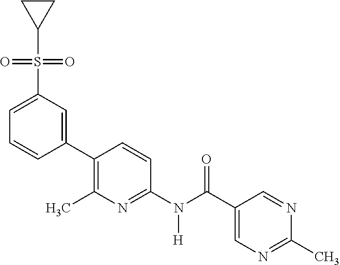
C1(C2=C(C)N=C(N(C(C3=CN=C(C)N=C3)=O)[H])C=C2)=CC(S(C2CC2)(=O)=O)=CC=C1
